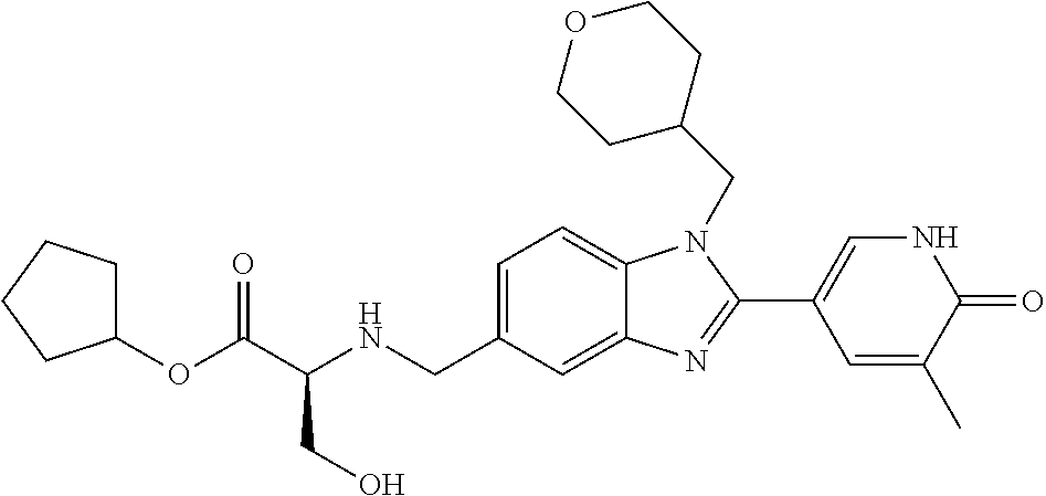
C1=C(CNC(C(OC2CCCC2)=O)CO)C=C2C(=C1)N(CC1CCOCC1)C(C1=CNC(=O)C(C)=C1)=N2
